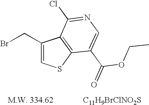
C1(CBr)=CSC2=C1C(Cl)=NC=C2C(=O)OCC.[C11H9BrClNO2S]
